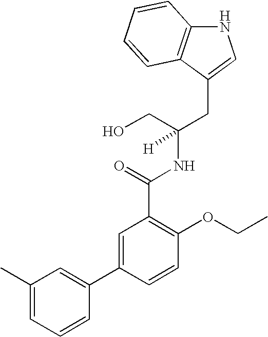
N1C2=C(C(CC(NC(C3=C(OCC)C=CC(C4=CC(C)=CC=C4)=C3)=O)(CO)[H])=C1)C=CC=C2
